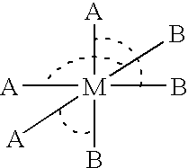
[A][M](B)([A])(B)(B)[A]
